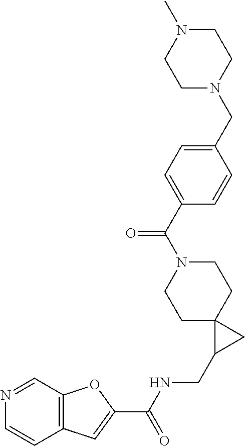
C1C2(CCN(C(C3=CC=C(CN4CCN(C)CC4)C=C3)=O)C1)C(CNC(C1=CC3=C(O1)C=NC=C3)=O)C2
